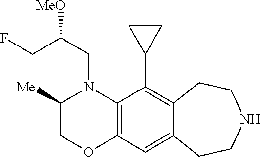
N1(CC([MeO])CF)C2=C(OCC1[Me])C=C1C(=C2C2CC2)CCNCC1
